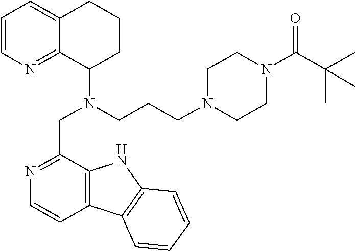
C1=CN=C2C(=C1)CCCC2N(CCCN1CCN(C(C(C)(C)C)=O)CC1)CC1=NC=CC2=C1NC1=C2C=CC=C1
